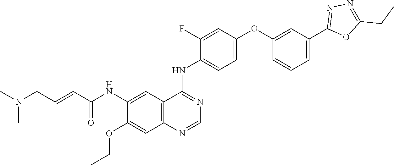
O=C(C=CCN(C)C)NC1=CC2=C(C=C1OCC)N=CN=C2NC1=CC=C(OC2=CC(C3=NN=C(CC)O3)=CC=C2)C=C1F
